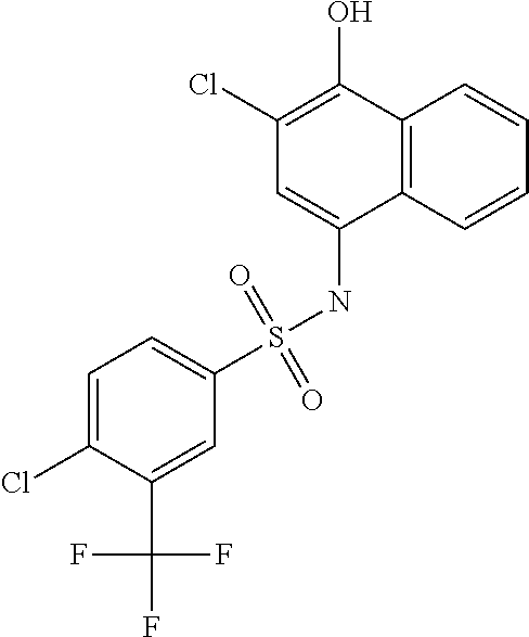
C12=C(C=CC=C1)C(NS(C1=CC=C(Cl)C(C(F)(F)F)=C1)(=O)=O)=CC(Cl)=C2O
